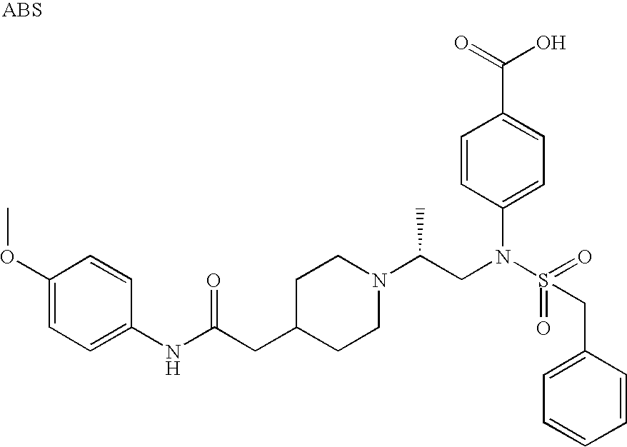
C1(OC)=CC=C(NC(=O)CC2CCN(C(C)CN(C3=CC=C(C(O)=O)C=C3)S(=O)(=O)CC3=CC=CC=C3)CC2)C=C1
